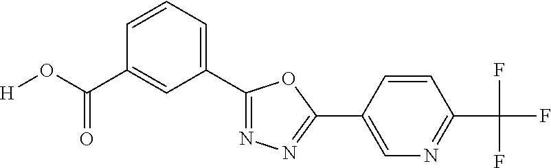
[H]OC(C1=CC(C2=NN=C(C3=CN=C(C(F)(F)F)C=C3)O2)=CC=C1)=O
